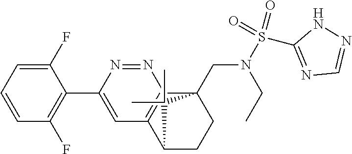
C1(F)=CC=CC(F)=C1C1=CC2=C(N=N1)C1(CN(S(C3=NC=NN3)(=O)=O)CC)CCC2C1(C)C
